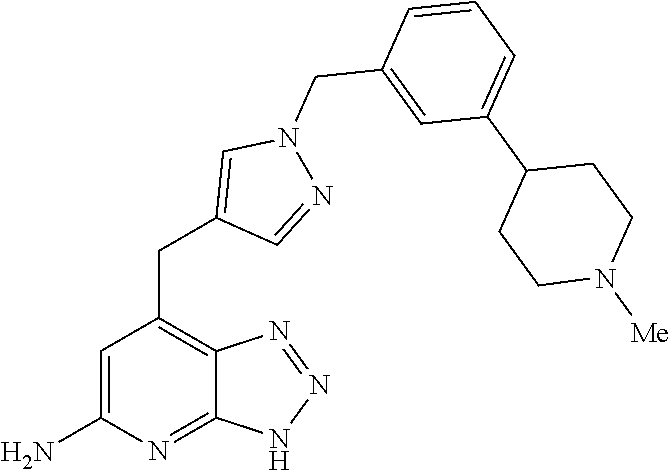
C1=C(N)N=C2C(=C1CC1=CN(CC3=CC(C4CCN([Me])CC4)=CC=C3)N=C1)N=NN2
